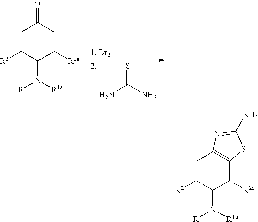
S=C(N)N.C1([R2])C(N([R1a])[R])C([R2a])CC(=O)C1.C1([R2])C(N([R1a])[R])C([R2a])C2=C(C1)N=C(N)S2
